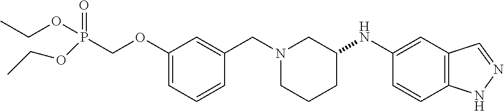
C1(OCP(OCC)(=O)OCC)=CC=CC(CN2CCCC(NC3=CC4=C(C=C3)NN=C4)C2)=C1
